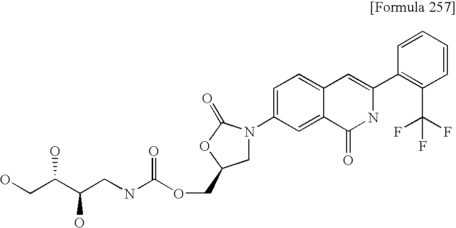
C1=CC=CC(C2=CC3=CC=C(N4CC(COC(NCC(C(CO)O)O)=O)OC4=O)C=C3C(=O)N2)=C1C(F)(F)F
